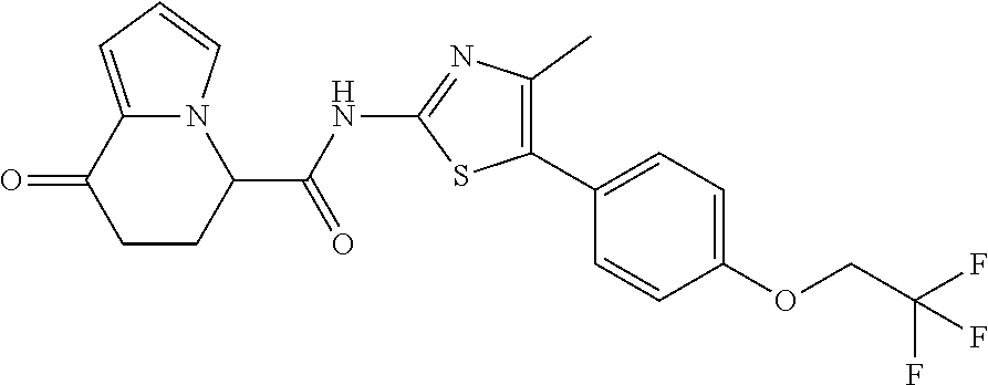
C1CC(C(NC2=NC(C)=C(C3=CC=C(OCC(F)(F)F)C=C3)S2)=O)N2C(=CC=C2)C1=O
